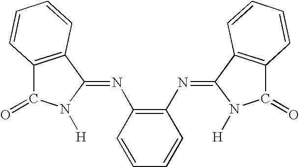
C1(N=C2N([H])C(=O)C3=C2C=CC=C3)=C(N=C2C3=C(C(=O)N2[H])C=CC=C3)C=CC=C1
